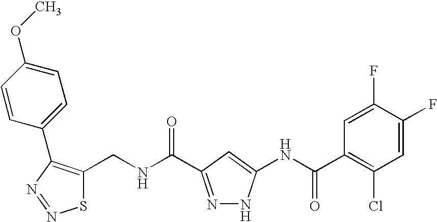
C1(CNC(=O)C2=NNC(NC(C3=C(Cl)C=C(F)C(F)=C3)=O)=C2)=C(C2=CC=C(OC)C=C2)N=NS1
